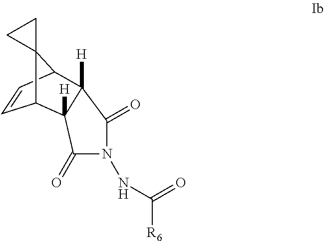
C1=CC2C3(C1C1([H])C2([H])C(=O)N(NC([R6])=O)C1=O)CC3
